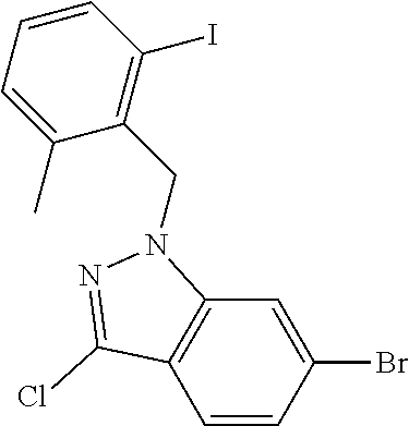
C1=CC(Br)=CC2=C1C(Cl)=NN2CC1=C(I)C=CC=C1C
